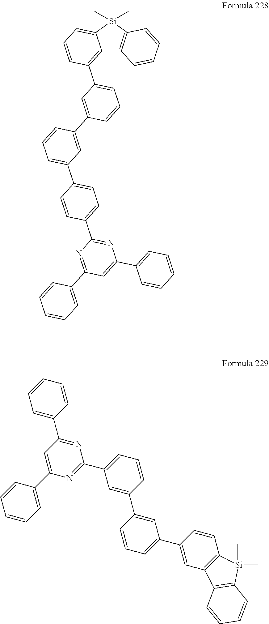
C12=C(C3=CC=CC(C4=CC(C5=CC=C(C6=NC(C7=CC=CC=C7)=CC(C7=CC=CC=C7)=N6)C=C5)=CC=C4)=C3)C=CC=C1[Si](C)(C)C1=C2C=CC=C1.C1=CC=CC=C1C1=NC(C2=CC=CC(C3=CC(C4=CC5=C(C=C4)[Si](C)(C)C4=C5C=CC=C4)=CC=C3)=C2)=NC(C2=CC=CC=C2)=C1
